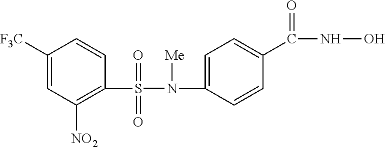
C1([F3C])=CC([NO2])=C(S(=O)(=O)N(C2=CC=C(C(=O)NO)C=C2)[Me])C=C1
